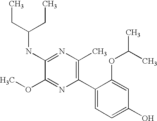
C1(NC(CC)CC)=NC(C)=C(C2=CC=C(O)C=C2OC(C)C)N=C1OC
